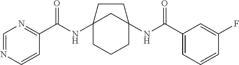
C12(NC(C3=NC=NC=C3)=O)CCCC(NC(C3=CC=CC(F)=C3)=O)(C1)CC2
